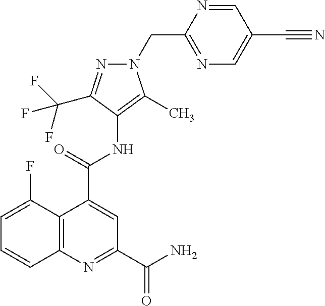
C12=C(N=C(C(=O)N)C=C1C(=O)NC1=C(C)N(CC3=NC=C(C#N)C=N3)N=C1C(F)(F)F)C=CC=C2F
